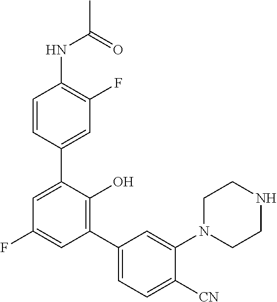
C1(NC(C)=O)=C(F)C=C(C2=CC(F)=CC(C3=CC=C([CN])C(N4CCNCC4)=C3)=C2O)C=C1
